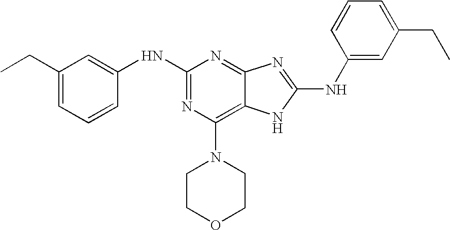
N(C1=NC(N2CCOCC2)=C2C(=N1)N=C(NC1=CC(CC)=CC=C1)N2)C1=CC(CC)=CC=C1
